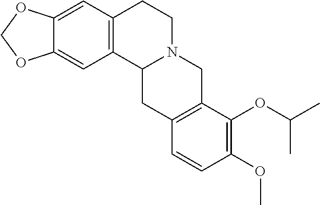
C12=CC3=C(C=C1OCO2)CCN1C3CC2=C(C1)C(OC(C)C)=C(OC)C=C2
